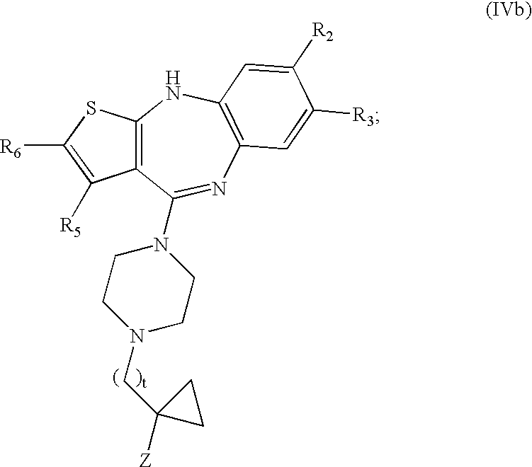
C12=C(SC([R6])=C1[R5])NC1=C(N=C2N2CCN(CC3([Z])CC3)CC2)C=C([R3])C([R2])=C1
